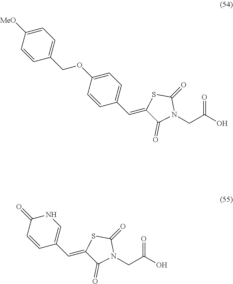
C1(=O)SC(=CC2=CC=C(OCC3=CC=C([MeO])C=C3)C=C2)C(=O)N1CC(O)=O.C1(=O)SC(=CC2=CNC(=O)C=C2)C(=O)N1CC(O)=O
